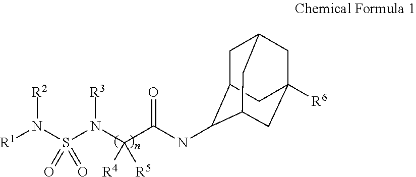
[R1]N([R2])S(N(C(C(NC1C2CC3CC([R6])(CC1C3)C2)=O)([R4])[R5])[R3])(=O)=O
